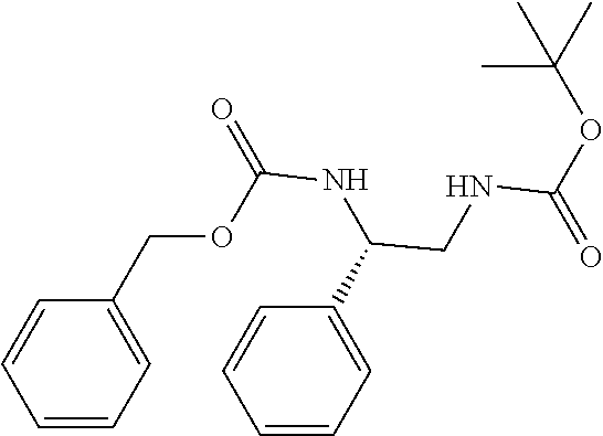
C1=CC=CC=C1COC(NC(CNC(OC(C)(C)C)=O)C1=CC=CC=C1)=O
